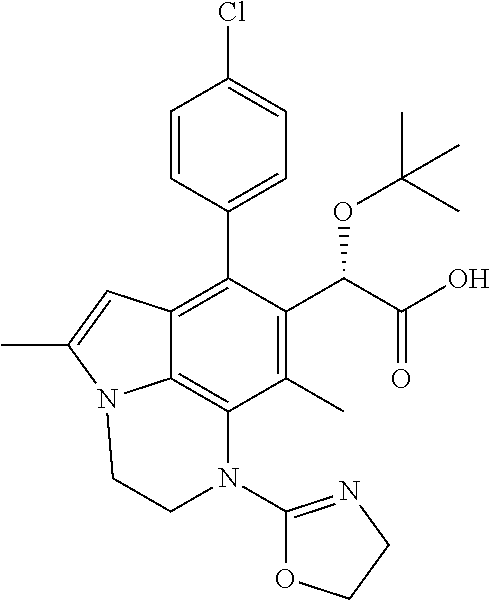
C1=CC(C2=C3C4=C(C(C)=C2C(C(=O)O)OC(C)(C)C)N(C2=NCCO2)CCN4C(C)=C3)=CC=C1Cl
